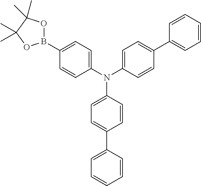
C1(B2OC(C)(C)C(C)(C)O2)=CC=C(N(C2=CC=C(C3=CC=CC=C3)C=C2)C2=CC=C(C3=CC=CC=C3)C=C2)C=C1
